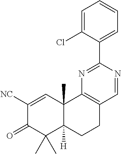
C1([NC])=CC2(C)C([H])(C(C)(C)C1=O)CCC1=C2N=C(C2=CC=CC=C2Cl)N=C1
